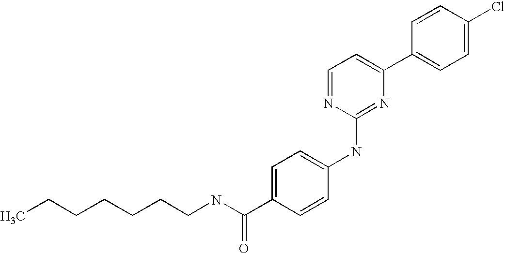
C1=CC(C2=CC=NC(NC3=CC=C(C(NCCCCCCC)=O)C=C3)=N2)=CC=C1Cl
